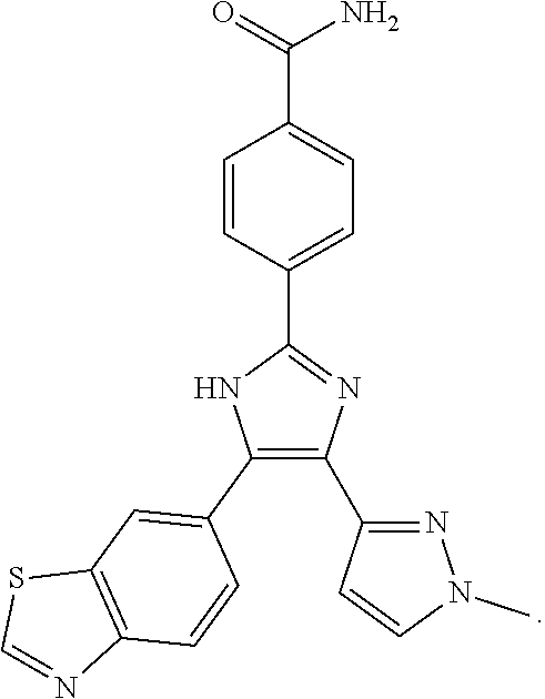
C1(C2=CC3=C(C=C2)N=CS3)=C(C2=NN(C)C=C2)N=C(C2=CC=C(C(=O)N)C=C2)N1
